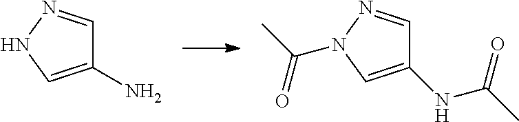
C1(N)=CNN=C1.C1(NC(=O)C)=CN(C(=O)C)N=C1
